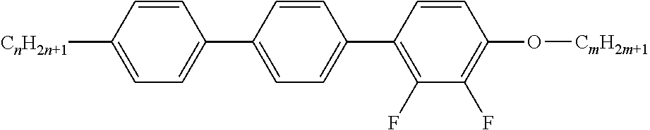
C1=CC([CnH2n+1])=CC=C1C1=CC=C(C2=C(F)C(F)=C(O[CmH2m+1])C=C2)C=C1
